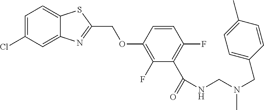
C1=C(Cl)C=C2C(=C1)SC(COC1=C(F)C(C(=O)NCN(C)CC3=CC=C(C)C=C3)=C(F)C=C1)=N2
